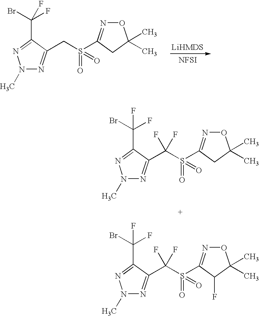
[NFSI].N1(C)N=C(CS(=O)(C2=NOC(C)(C)C2)=O)C(C(Br)(F)F)=N1.C(S(=O)(C1=NOC(C)(C)C1)=O)(F)(F)C1=NN(C)N=C1C(Br)(F)F.C(S(=O)(C1=NOC(C)(C)C1F)=O)(F)(F)C1=NN(C)N=C1C(Br)(F)F
